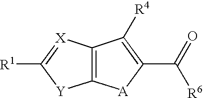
C12=C([X]=C([R1])[Y]1)C([R4])=C(C(=O)[R6])[A]2
